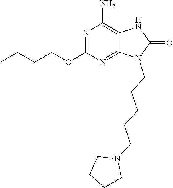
N1=C(OCCCC)N=C2C(=C1N)NC(=O)N2CCCCCN1CCCC1
